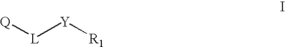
[Q][L][Y][R1]
